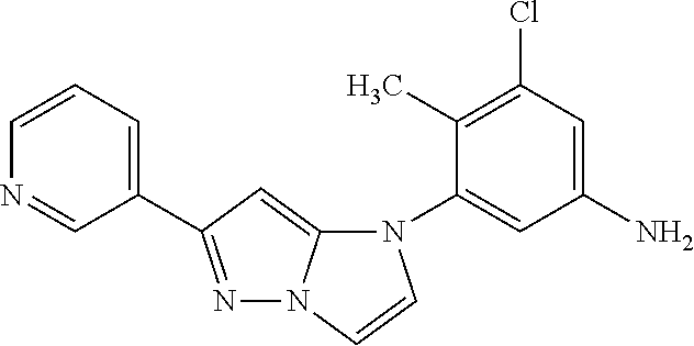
N1=C(C2=CC=CN=C2)C=C2N1C=CN2C1=CC(N)=CC(Cl)=C1C
